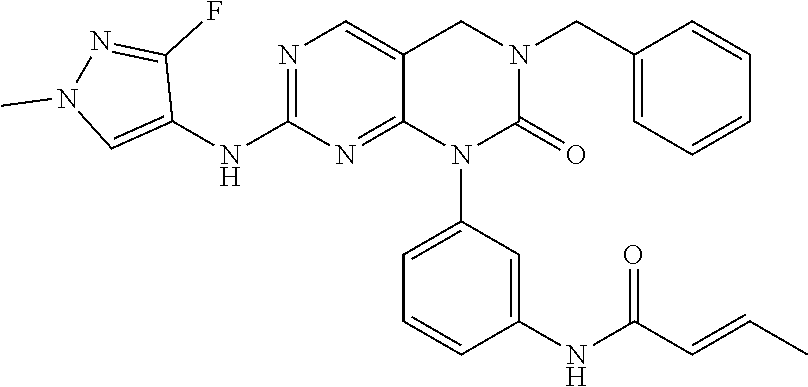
C1=CC(CN2CC3=CN=C(NC4=CN(C)N=C4F)N=C3N(C3=CC=CC(NC(C=CC)=O)=C3)C2=O)=CC=C1
